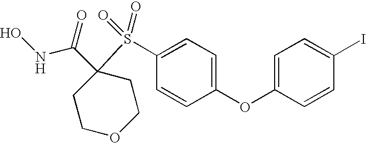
C1COCCC1(C(=O)NO)S(C1=CC=C(OC2=CC=C(I)C=C2)C=C1)(=O)=O
